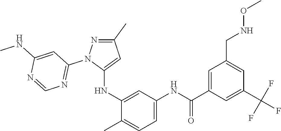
C1(C)=NN(C2=NC=NC(NC)=C2)C(NC2=CC(NC(C3=CC(CNOC)=CC(C(F)(F)F)=C3)=O)=CC=C2C)=C1
